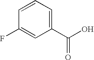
C1=CC=C(C(O)=O)C=C1F
